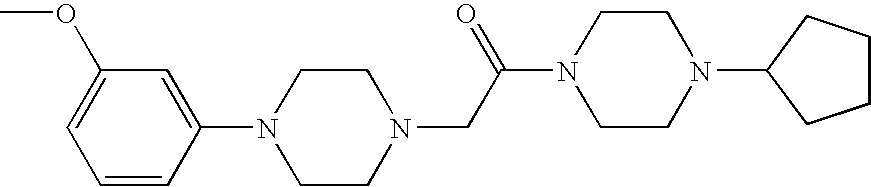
C1(N2CCN(CC(N3CCN(C4CCCC4)CC3)=O)CC2)=CC(OC)=CC=C1
